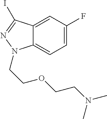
C12=CC(F)=CC=C1N(CCOCCN(C)C)N=C2I
